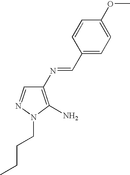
C1(N=CC2=CC=C(OC)C=C2)=C(N)N(CCCC)N=C1
